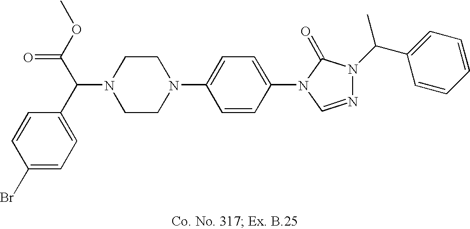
N1(C(C2=CC=C(Br)C=C2)C(OC)=O)CCN(C2=CC=C(N3C=NN(C(C4=CC=CC=C4)C)C3=O)C=C2)CC1
